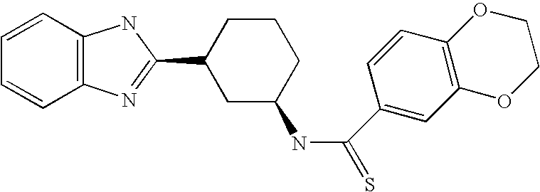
C1=CC2=C(C=C1)N=C(C1CC(NC(=S)C3=CC4=C(C=C3)OCCO4)CCC1)N2
